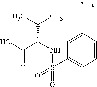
C1=CC=CC(S(=O)(=O)NC(C(=O)O)C(C)C)=C1
